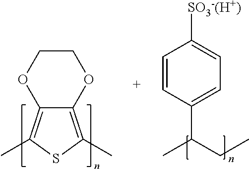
C(CC)(C)C1=CC=C([SO3-(H+)])C=C1.C12=C(C)SC(C)=C1OCCO2
